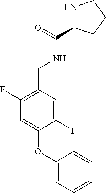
C1(F)=C(CNC(=O)C2NCCC2)C=C(F)C(OC2=CC=CC=C2)=C1
